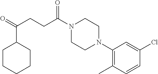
C1(N2CCN(C(CCC(=O)C3CCCCC3)=O)CC2)=C(C)C=CC(Cl)=C1
